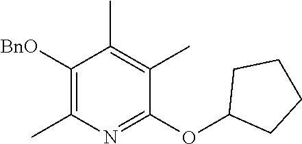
C1(OC2CCCC2)=NC(C)=C([BnO])C(C)=C1C
